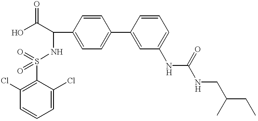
C(C1=CC=C(C2=CC(NC(=O)NCC(CC)C)=CC=C2)C=C1)(C(O)=O)NS(=O)(=O)C1=C(Cl)C=CC=C1Cl
